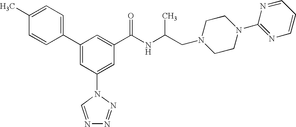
C1(C2=CC(N3C=NN=N3)=CC(C(NC(CN3CCN(C4=NC=CC=N4)CC3)C)=O)=C2)=CC=C(C)C=C1
